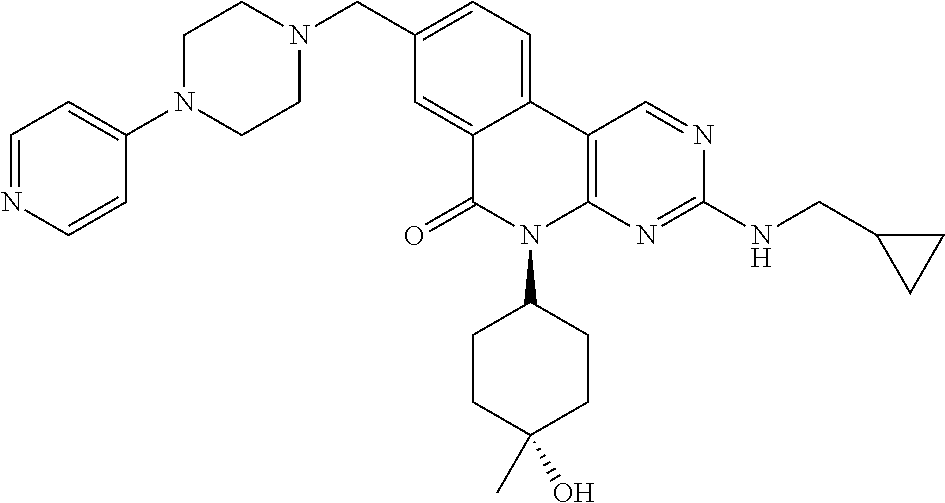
C1(CN2CCN(C3=CC=NC=C3)CC2)=CC=C2C(=C1)C(=O)N(C1CCC(O)(C)CC1)C1=C2C=NC(NCC2CC2)=N1
